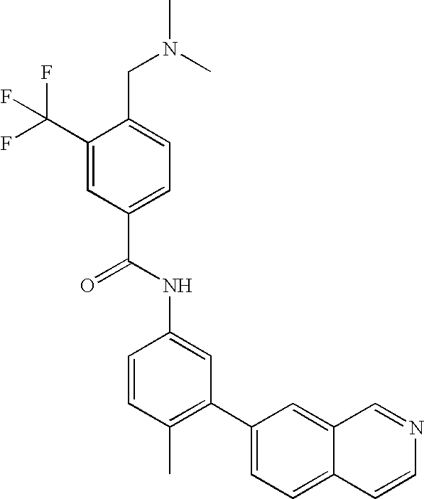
C1(C(F)(F)F)=CC(C(NC2=CC(C3=CC=C4C(=C3)C=NC=C4)=C(C)C=C2)=O)=CC=C1CN(C)C
